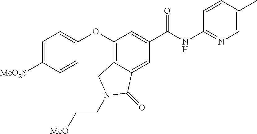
C1(NC(C2=CC(OC3=CC=C([MeO2S])C=C3)=C3C(=C2)C(=O)N(CC[MeO])C3)=O)=NC=C(C)C=C1
